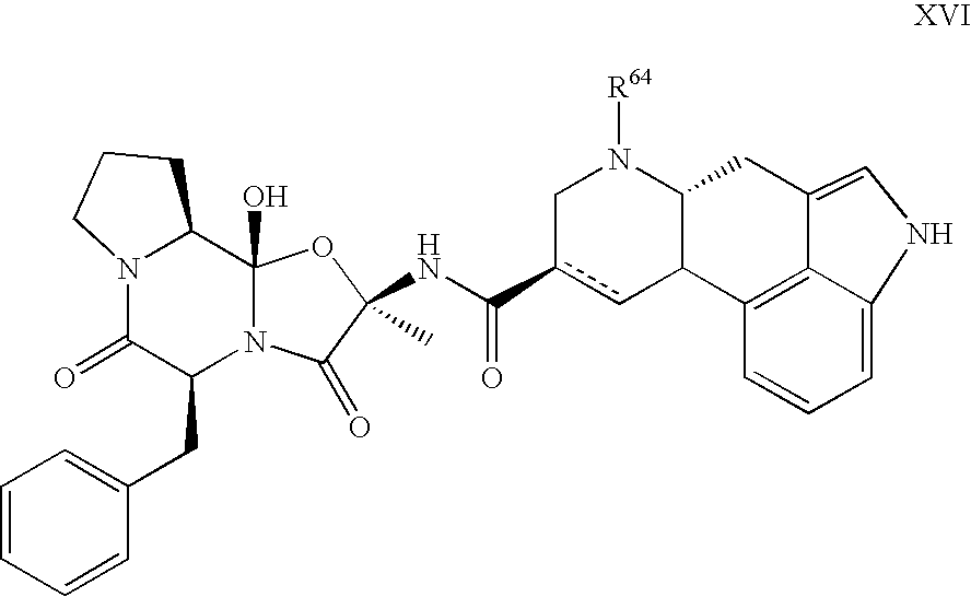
N12C(=O)C(CC3=CC=CC=C3)N3C(O)(C1CCC2)OC(NC(=O)c1cC2C(N([R64])C1)CC1=CNC4=CC=CC2=C14)(C)C3=O
